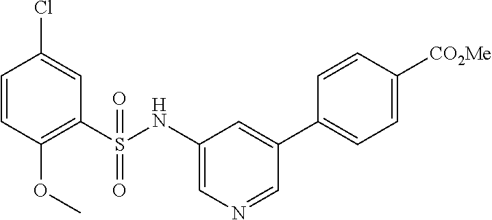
C1=CC(OC)=C(S(NC2=CN=CC(C3=CC=C([CO2Me])C=C3)=C2)(=O)=O)C=C1Cl
